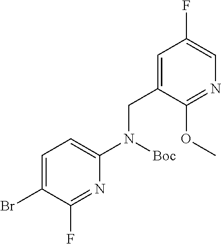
N1=C(F)C(Br)=CC=C1N(CC1=CC(F)=CN=C1OC)[Boc]
